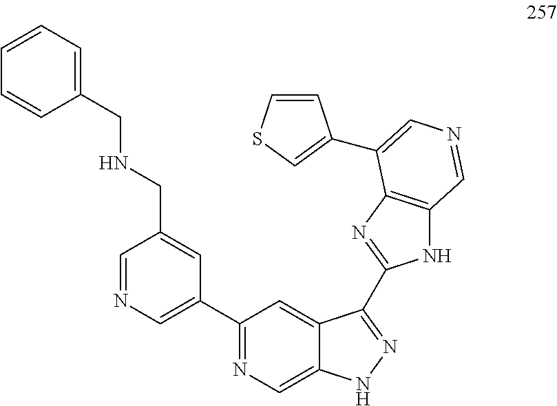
C1(CNCC2=CC=CC=C2)=CC(C2=NC=C3C(=C2)C(C2=NC4=C(N2)C=NC=C4C2=CSC=C2)=NN3)=CN=C1
